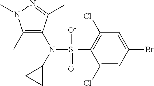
C1(C)=C(N([S+](C2=C(Cl)C=C(Br)C=C2Cl)([O-])=O)C2CC2)C(C)=NN1C
